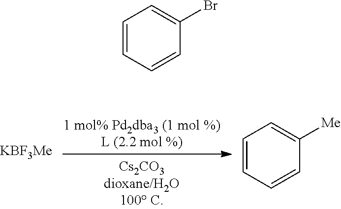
C1=CC=CC([Me])=C1.C1=CC=CC(Br)=C1
